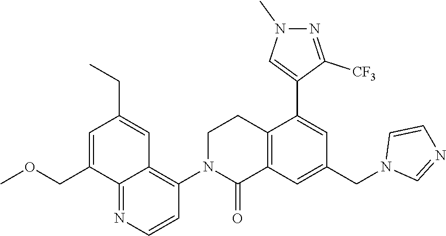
C12=C(C=C(CN3C=NC=C3)C=C1C1=CN(C)N=C1[CF3])C(=O)N(C1=C3C(=NC=C1)C(COC)=CC(CC)=C3)CC2
